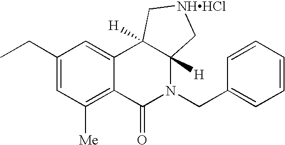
C1(CC)=CC([Me])=C2C(=C1)C1([H])C([H])(N(CC3=CC=CC=C3)C2=O)C[NHHCl]C1
